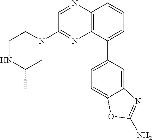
C12=C(C(C3=CC=C4C(=C3)N=C(N)O4)=CC=C1)N=C(N1CCNC(C)C1)C=N2
